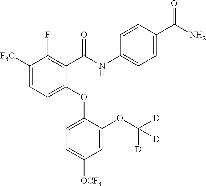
C1([F3C])=CC=C(OC2=CC=C([OCF3])C=C2OC([D])([D])[D])C(C(NC2=CC=C(C(N)=O)C=C2)=O)=C1F
